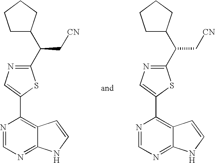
C1(C(C2CCCC2)C[CN])=NC=C(C2=C3C(=NC=N2)NC=C3)S1.C1(C(C2CCCC2)C[CN])=NC=C(C2=C3C(=NC=N2)NC=C3)S1
